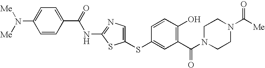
N(C1=CC=C(C(NC2=NC=C(SC3=CC(C(N4CCN(C([Me])=O)CC4)=O)=C(O)C=C3)S2)=O)C=C1)([Me])[Me]
